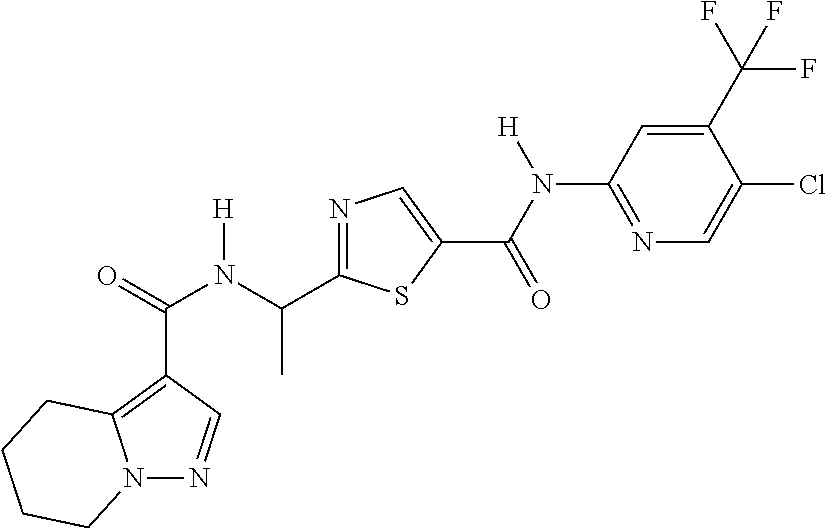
C(=O)(N(C(C)C1=NC=C(C(N(C2=NC=C(Cl)C(C(F)(F)F)=C2)[H])=O)S1)[H])C1=C2N(N=C1)CCCC2
